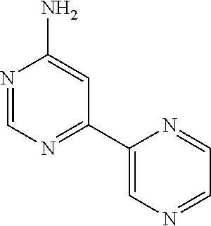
N1=CN=C(C2=CN=CC=N2)C=C1N
